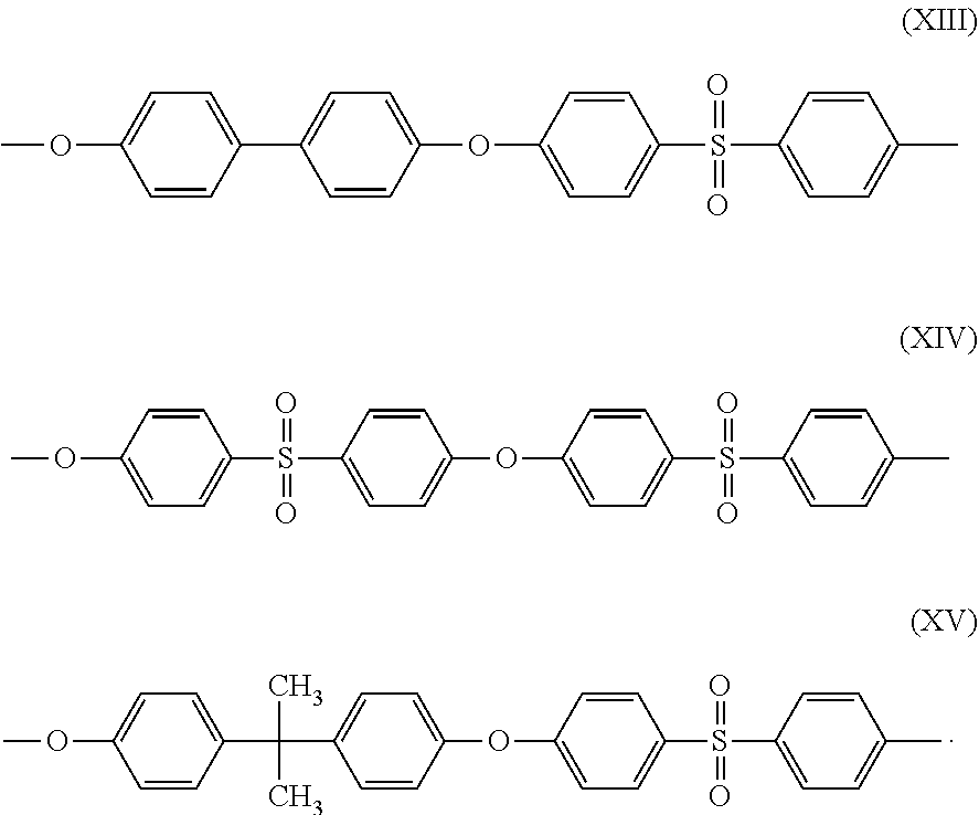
C1(OC2=CC=C(S(=O)(=O)C3=CC=C(C)C=C3)C=C2)=CC=C(C(C)(C)C2=CC=C(OC)C=C2)C=C1.C1(OC2=CC=C(S(=O)(=O)C3=CC=C(C)C=C3)C=C2)=CC=C(C2=CC=C(OC)C=C2)C=C1.C1(OC2=CC=C(S(=O)(=O)C3=CC=C(C)C=C3)C=C2)=CC=C(S(=O)(=O)C2=CC=C(OC)C=C2)C=C1
